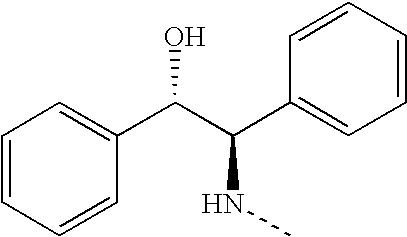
C1=CC=CC(C(C(C2=CC=CC=C2)NC)O)=C1
